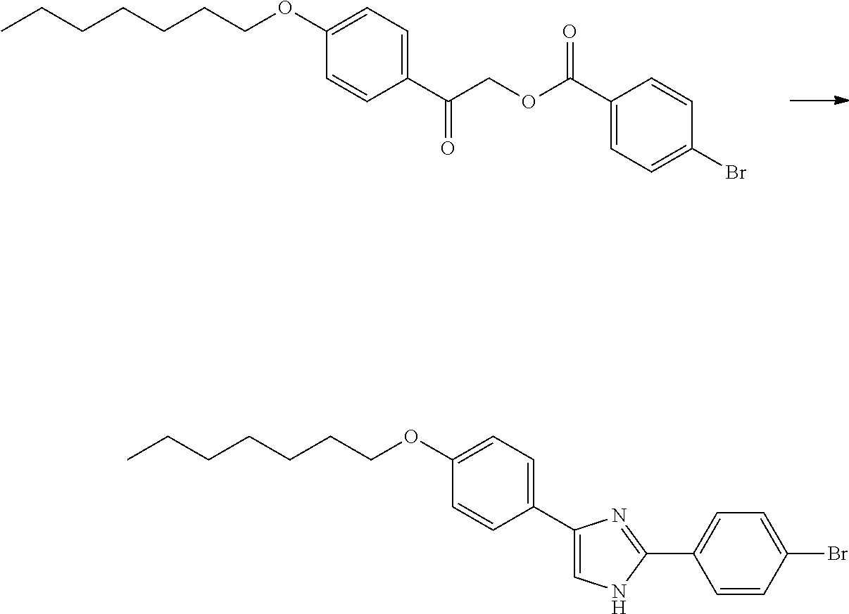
CCCCCCCOC1=CC=C(C(COC(=O)C2=CC=C(Br)C=C2)=O)C=C1.CCCCCCCOC1=CC=C(C2=CNC(C3=CC=C(Br)C=C3)=N2)C=C1
